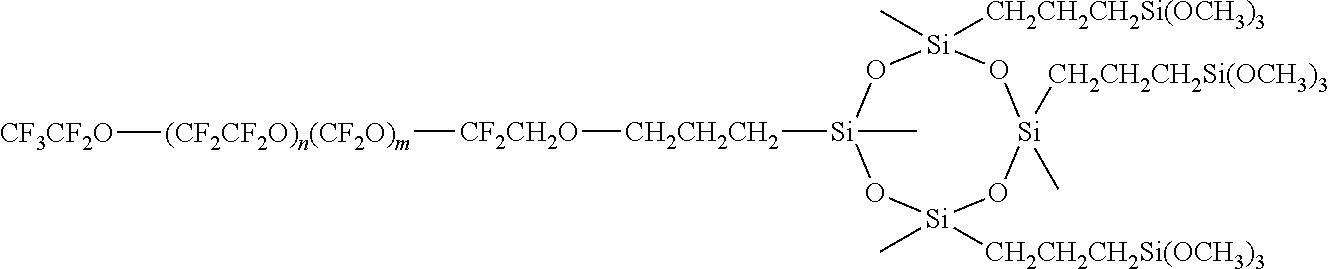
[Si]1(C)([CH2CH2CH2Si(OCH3)3])O[Si](C)([CH2CH2CH2][CF2CH2O][(CF2CF2O)n(CF2O)m][CF3CF2O])O[Si](C)([CH2CH2CH2Si(OCH3)3])O[Si](C)([CH2CH2CH2Si(OCH3)3])O1
